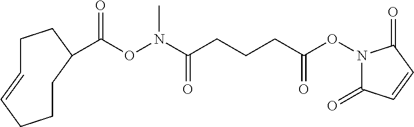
C(ON(C(CCCC(ON1C(=O)C=CC1=O)=O)=O)C)(=O)C1CCCC=CCC1
